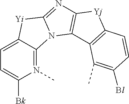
C1=C2C(=N(C)C([Bk])=C1)N1C(=NC3=C1C1=C([Yj]3)C=CC([Bl])=C1C)[Yi]2
